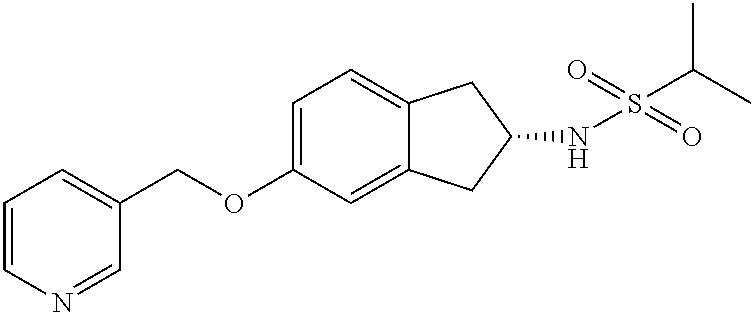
O(C1=CC=C2C(=C1)CC(NS(C(C)C)(=O)=O)C2)CC1=CC=CN=C1
